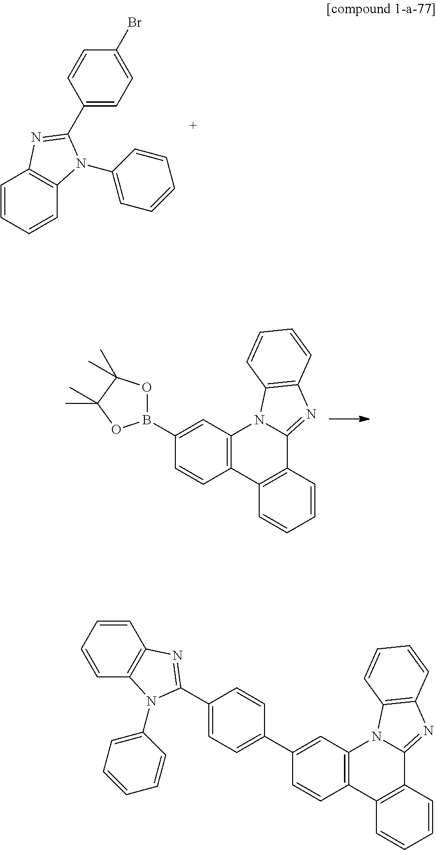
C12=C(C=C(B3OC(C)(C)C(C)(C)O3)C=C1)N1C(=NC3=C1C=CC=C3)C1=C2C=CC=C1.C1(C2=NC3=C(C=CC=C3)N2C2=CC=CC=C2)=CC=C(Br)C=C1.C12=C(C=C(C3=CC=C(C4=NC5=C(C=CC=C5)N4C4=CC=CC=C4)C=C3)C=C1)N1C(=NC3=C1C=CC=C3)C1=C2C=CC=C1
